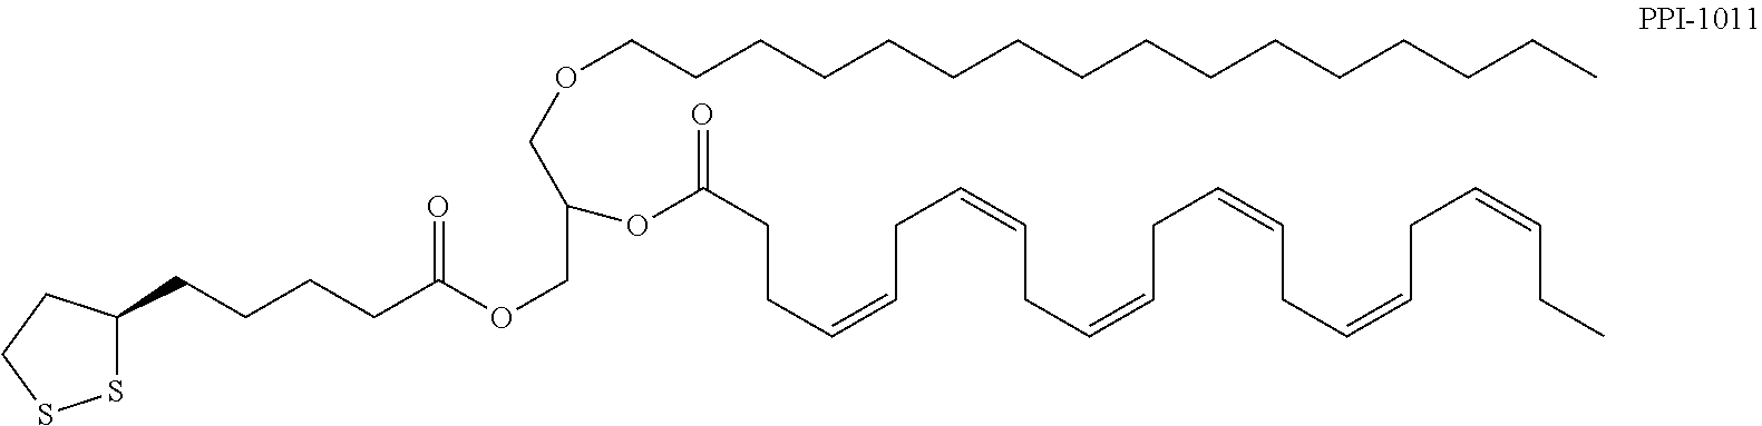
O(CCCCCCCCCCCCCCCC)CC(COC(=O)CCCCC1SSCC1)OC(CCC=CCC=CCC=CCC=CCC=CCC=CCC)=O
